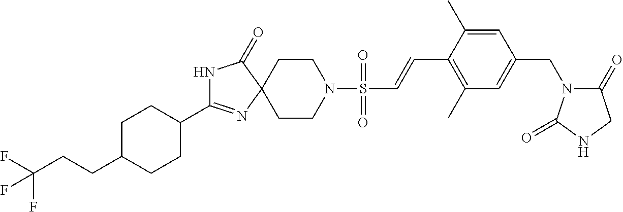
N1C(=O)C2(N=C1C1CCC(CCC(F)(F)F)CC1)CCN(S(=O)(=O)C=CC1=C(C)C=C(CN3C(=O)CNC3=O)C=C1C)CC2
